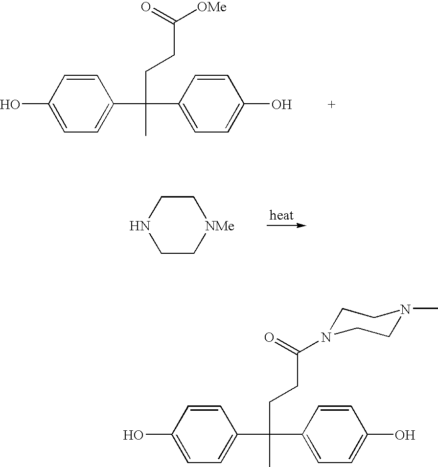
C1=CC(O)=CC=C1C(C1=CC=C(O)C=C1)(C)CCC([OMe])=O.C1CNCC[NMe]1.C1=CC(O)=CC=C1C(C1=CC=C(O)C=C1)(C)CCC(=O)N1CCN(C)CC1
